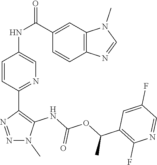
C1(C2=C(NC(OC(C3=C(F)N=CC(F)=C3)C)=O)N(C)N=N2)=NC=C(NC(C2=CC3=C(C=C2)N=CN3C)=O)C=C1
